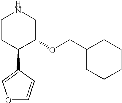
C1CC(C2=COC=C2)C(OCC2CCCCC2)CN1
